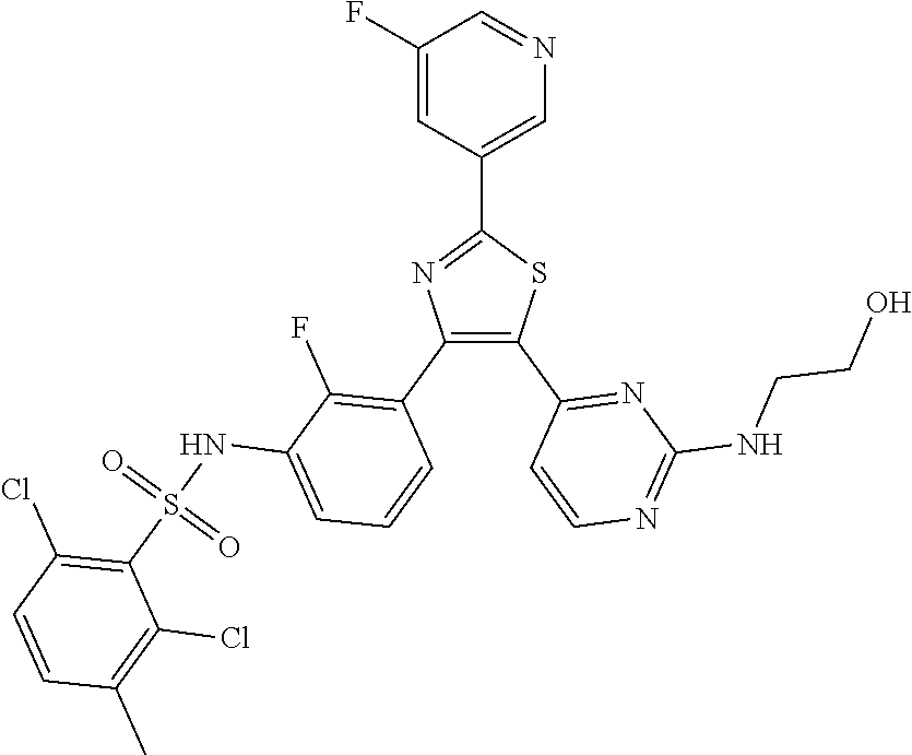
C1(C2=CN=CC(F)=C2)=NC(C2=C(F)C(NS(C3=C(Cl)C=CC(C)=C3Cl)(=O)=O)=CC=C2)=C(C2=NC(NCCO)=NC=C2)S1
